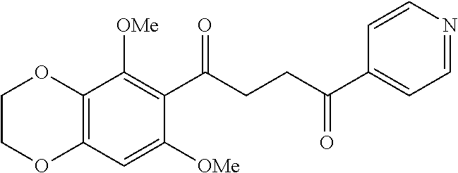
C12=C(C=C([OMe])C(C(CCC(C3=CC=NC=C3)=O)=O)=C1[OMe])OCCO2
